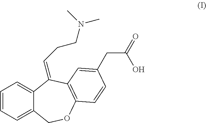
C1=CC=C2C(=C1)C(=CCCN(C)C)C1=C(OC2)C=CC(CC(=O)O)=C1
